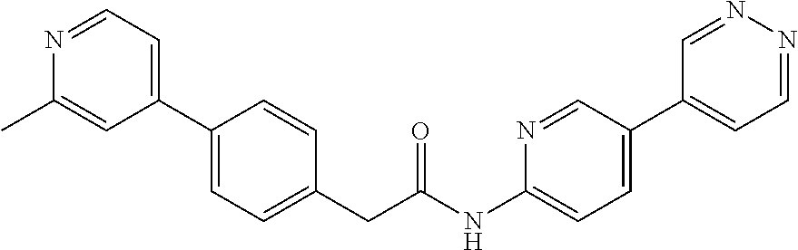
C1(C2=CC=C(CC(NC3=CC=C(C4=CC=NN=C4)C=N3)=O)C=C2)=CC=NC(C)=C1
